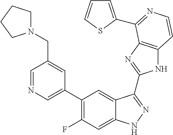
C1=C(C2=C(F)C=C3C(=C2)C(C2=NC4=C(N2)C=CN=C4C2=CC=CS2)=NN3)C=C(CN2CCCC2)C=N1
